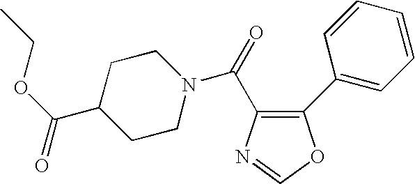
O=C(C1=C(C2=CC=CC=C2)OC=N1)N1CCC(C(OCC)=O)CC1
